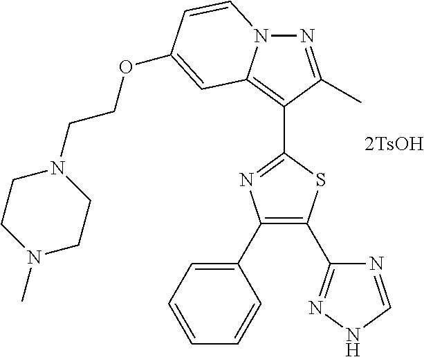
[2TsOH].N1=C(C)C(C2=NC(C3=CC=CC=C3)=C(C3=NNC=N3)S2)=C2N1C=CC(OCCN1CCN(C)CC1)=C2
